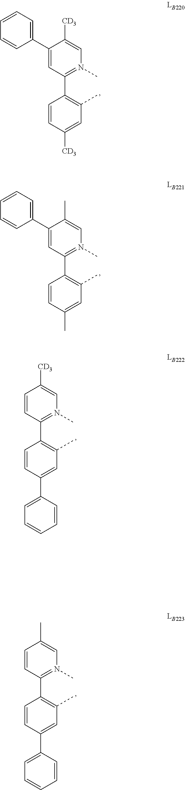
C1=CC(C2=CC=CC=C2)=CC(C)=C1C1=N(C)C=C([CD3])C=C1.C1(C2=CC=CC=C2)=CC(C2=C(C)C=C([CD3])C=C2)=N(C)C=C1[CD3].C1(C2=CC=CC=C2)=CC(C2=C(C)C=C(C)C=C2)=N(C)C=C1C.C1=CC(C2=CC=CC=C2)=CC(C)=C1C1=N(C)C=C(C)C=C1
